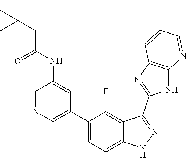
C1=NC=C(C2=CC=C3C(=C2F)C(C2=NC4=C(N2)N=CC=C4)=NN3)C=C1NC(CC(C)(C)C)=O
